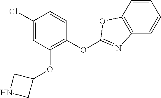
C1(Cl)=CC(OC2CNC2)=C(OC2=NC3=C(C=CC=C3)O2)C=C1
